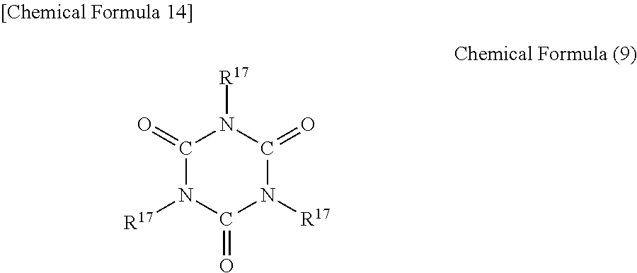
C1(=O)N([R17])C(=O)N([R17])C(=O)N1[R17]
